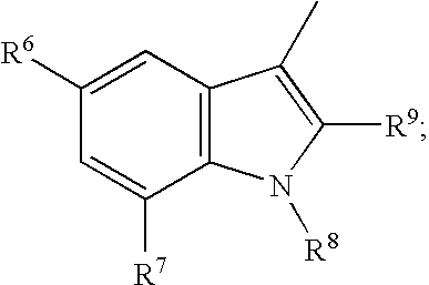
C12=C(C=C([R6])C=C1[R7])C(C)=C([R9])N2[R8]
